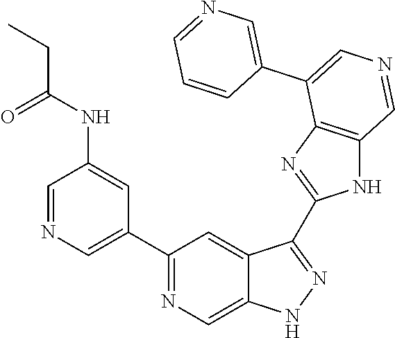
C1(C2=CN=CC(NC(CC)=O)=C2)=NC=C2C(=C1)C(C1=NC3=C(N1)C=NC=C3C1=CN=CC=C1)=NN2
